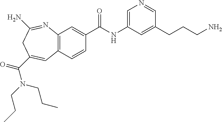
C12=C(C=CC(C(NC3=CN=CC(CCCN)=C3)=O)=C1)C=C(C(=O)N(CCC)CCC)CC(N)=N2
